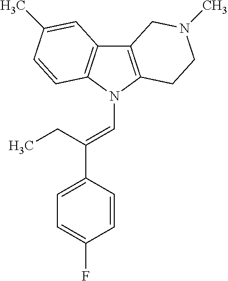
C12=C(N(C=C(C3=CC=C(F)C=C3)CC)C3=C1C=C(C)C=C3)CCN(C)C2
